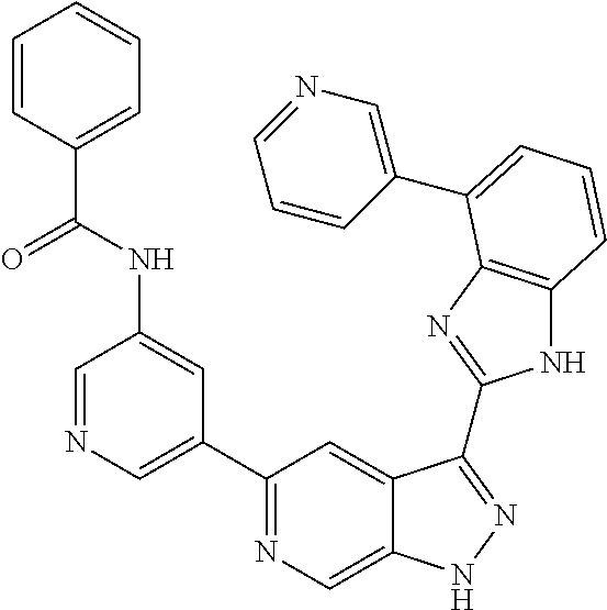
C1=NC=C(C2=NC=C3C(=C2)C(C2=NC4=C(N2)C=CC=C4C2=CN=CC=C2)=NN3)C=C1NC(C1=CC=CC=C1)=O
